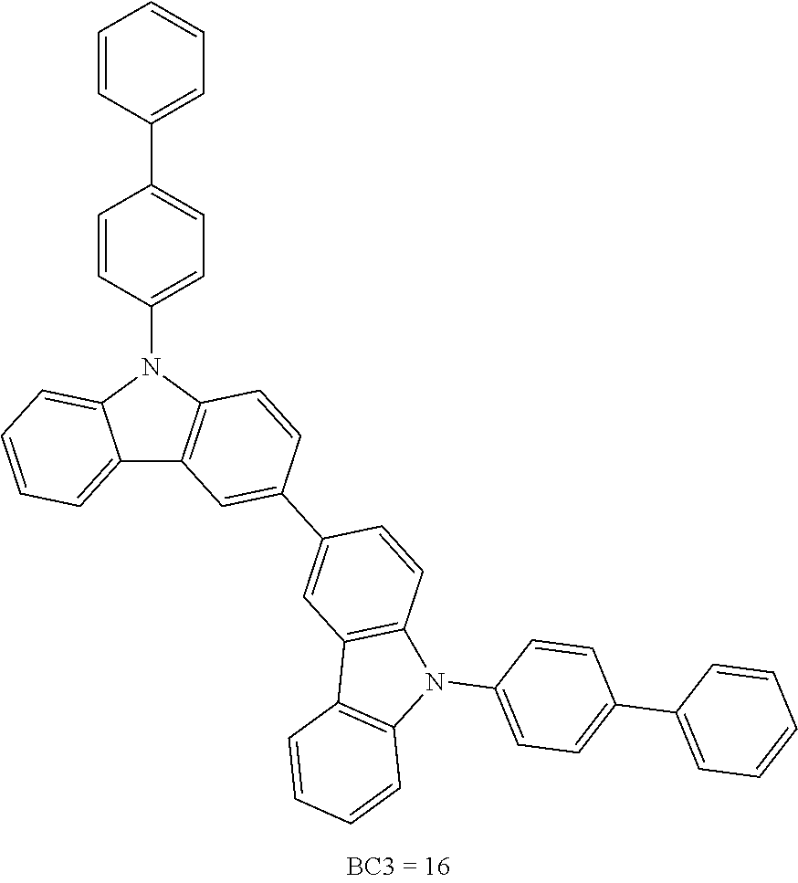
C12=CC=CC=C1N(C1=CC=C(C3=CC=CC=C3)C=C1)C1=C2C=C(C2=CC3=C(C=C2)N(C2=CC=C(C4=CC=CC=C4)C=C2)C2=C3C=CC=C2)C=C1
